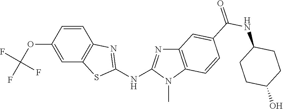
O(C1=CC2=C(C=C1)N=C(NC1=NC3=C(N1C)C=CC(C(NC1CCC(O)CC1)=O)=C3)S2)C(F)(F)F
